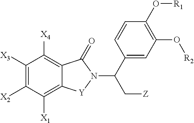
C12=C([X4])C([X3])=C([X2])C([X1])=C1[Y]N(C(C[Z])C1=CC(O[R2])=C(O[R1])C=C1)C2=O
